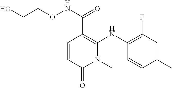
C(C1=C(NC2=C(F)C=C(C)C=C2)N(C)C(=O)C=C1)(NOCCO)=O
